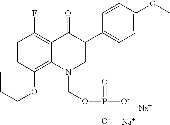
C1=CC(OCCC)=C2C(=C1F)C(=O)C(C1=CC=C(OC)C=C1)=CN2COP([O-])(=O)[O-].[Na].[Na]
